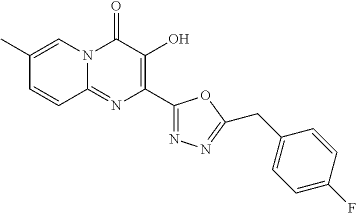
N12C(=NC(C3=NN=C(CC4=CC=C(F)C=C4)O3)=C(O)C1=O)C=CC(C)=C2
